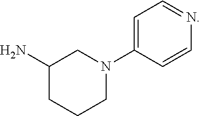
N1=CC=C(N2CC(N)CCC2)C=C1
